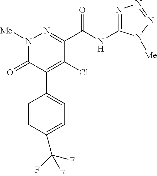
C1(C(NC2=NN=NN2[Me])=O)=NN([Me])C(=O)C(C2=CC=C(C(F)(F)F)C=C2)=C1Cl
